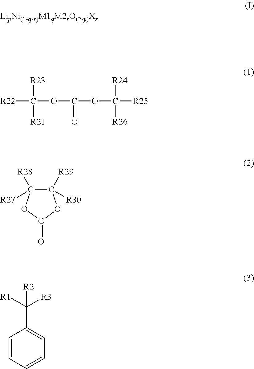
[R22]C([R23])([R21])OC(OC([R24])([R26])[R25])=O.C1([R29])([R30])C([R28])([R27])OC(=O)O1.C1=CC=CC=C1C([R1])([R3])[R2]
